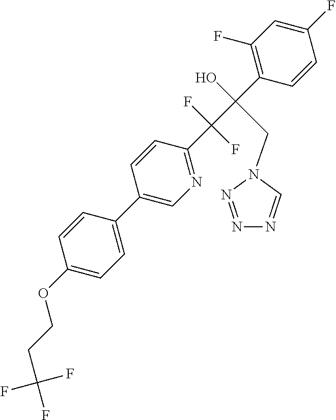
C1(F)=CC(F)=C(C(C(C2=NC=C(C3=CC=C(OCCC(F)(F)F)C=C3)C=C2)(F)F)(O)CN2C=NN=N2)C=C1
